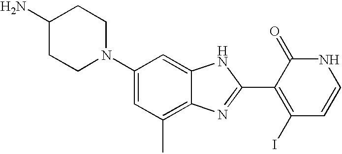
C1(N2CCC(N)CC2)=CC(C)=C2C(=C1)NC(C1=C(I)C=CNC1=O)=N2
